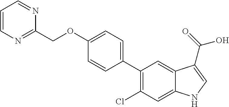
C1(OCC2=NC=CC=N2)=CC=C(C2=C(Cl)C=C3C(=C2)C(C(=O)O)=CN3)C=C1
